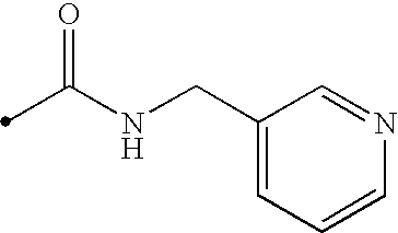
C(NCC1=CC=CN=C1)(C)=O
